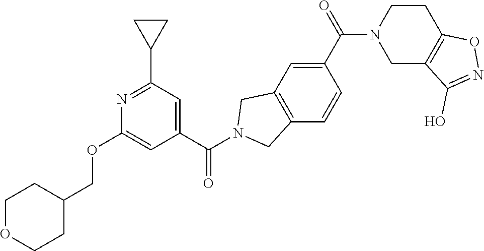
C1OCCC(COC2=CC(C(N3CC4=C(C=CC(C(N5CC6=C(CC5)ON=C6O)=O)=C4)C3)=O)=CC(C3CC3)=N2)C1
